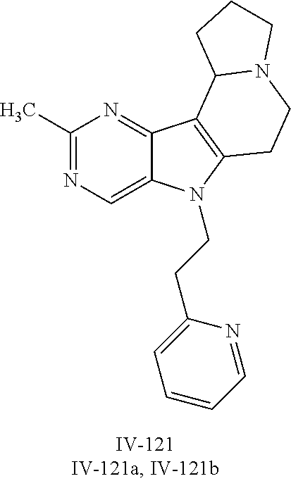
C1(C)=NC=C2C(=N1)C1=C(N2CCC2=CC=CC=N2)CCN2C1CCC2
